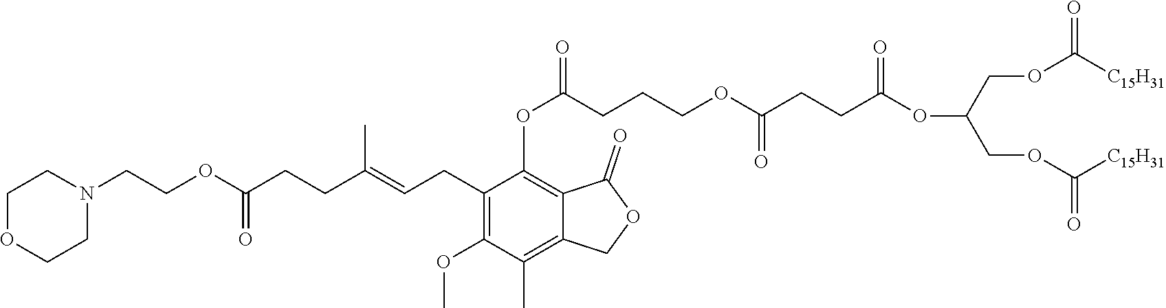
C1(CC=C(CCC(OCCN2CCOCC2)=O)C)=C(OC)C(C)=C2C(=C1OC(CCCOC(CCC(OC(COC([C15H31])=O)COC([C15H31])=O)=O)=O)=O)C(=O)OC2
